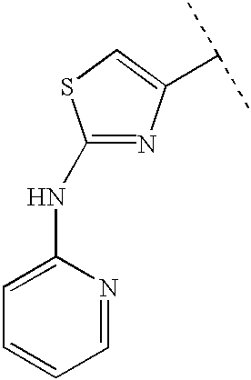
C1(NC2=CC=CC=N2)=NC(C(C)C)=CS1
